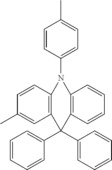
C1=CC(N2C3=C(C=C(C)C=C3)C(C3=CC=CC=C3)(C3=CC=CC=C3)C3=C2C=CC=C3)=CC=C1C
